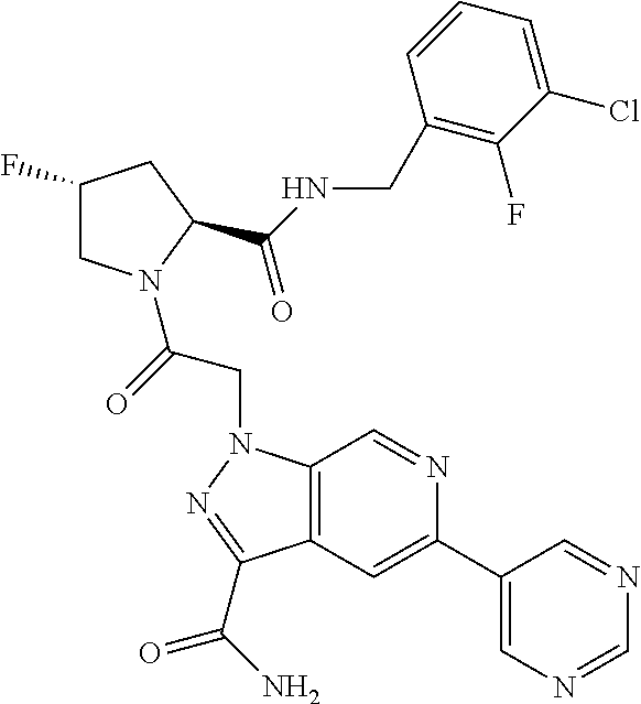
C12=C(C=C(C3=CN=CN=C3)N=C1)C(C(=O)N)=NN2CC(=O)N1CC(F)CC1C(NCC1=C(F)C(Cl)=CC=C1)=O
